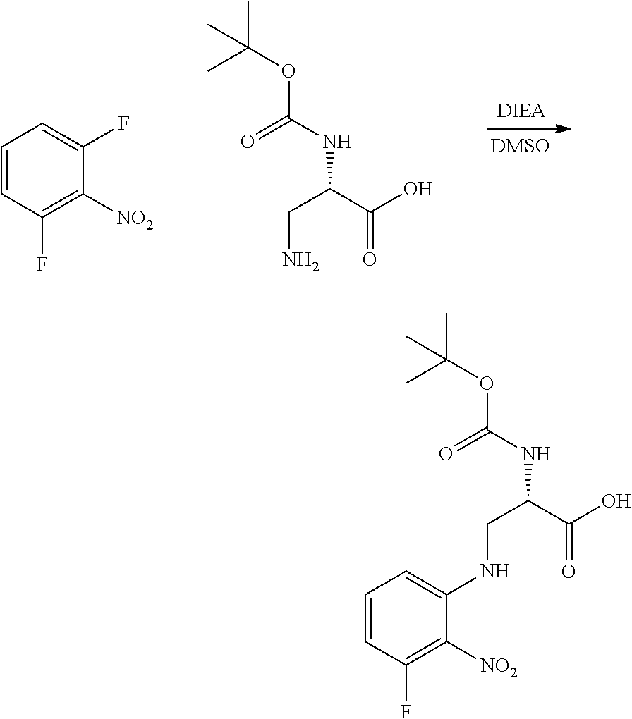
C1=CC(F)=C([NO2])C(F)=C1.C(N)C(NC(OC(C)(C)C)=O)C(O)=O.C1=CC(F)=C([NO2])C(NCC(C(=O)O)NC(=O)OC(C)(C)C)=C1
